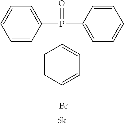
C1=CC(Br)=CC=C1P(C1=CC=CC=C1)(C1=CC=CC=C1)=O
